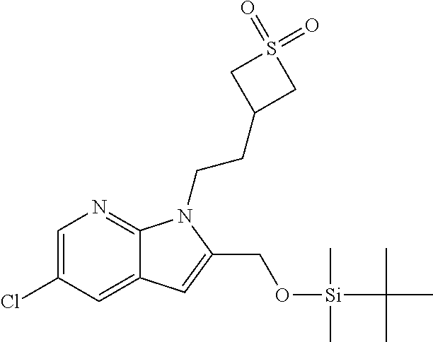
C1(Cl)=CN=C2C(=C1)C=C(CO[Si](C)(C)C(C)(C)C)N2CCC1CS(=O)(=O)C1
